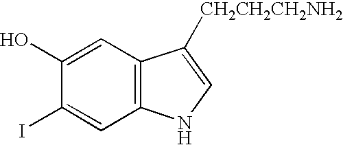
C1(O)=CC2=C(C=C1I)NC=C2[CH2CH2CH2NH2]
